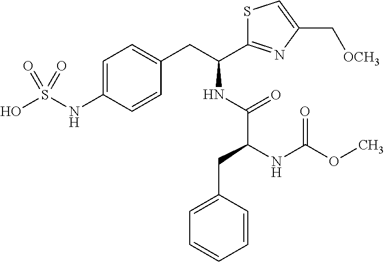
C1=C(NS(O)(=O)=O)C=CC(CC(NC(C(NC(=O)OC)CC2=CC=CC=C2)=O)C2=NC(C[OCH3])=CS2)=C1
